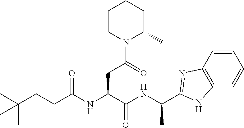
C1=CC2=C(C=C1)NC(C(NC(C(NC(CCC(C)(C)C)=O)CC(N1C(C)CCCC1)=O)=O)C)=N2
